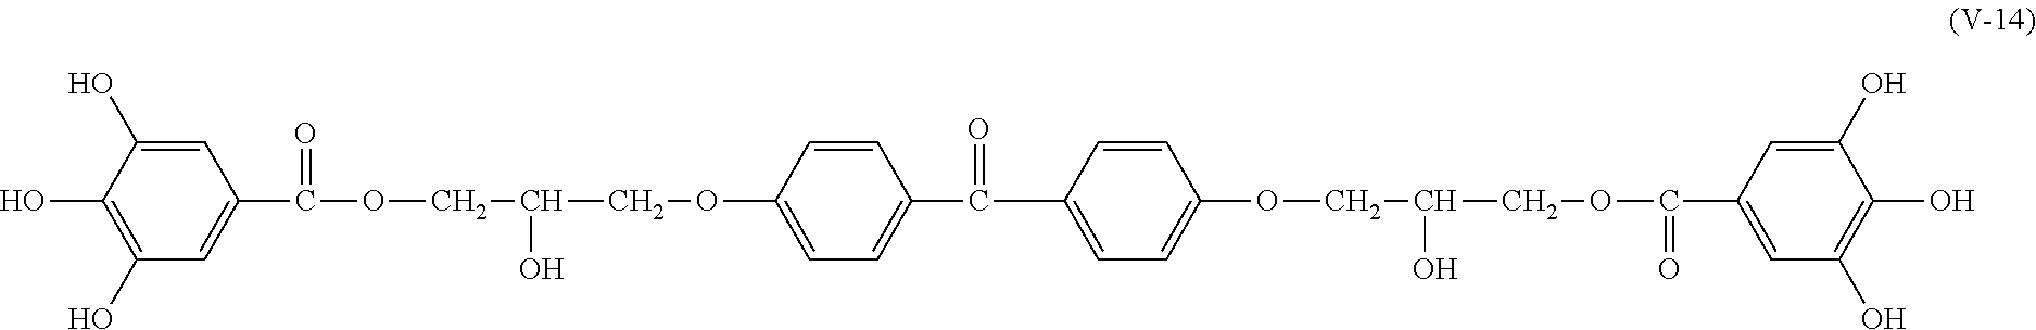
C1(O)=C(O)C=C(C(=O)OCC(COC2=CC=C(C(C3=CC=C(OCC(COC(=O)C4=CC(O)=C(O)C(O)=C4)O)C=C3)=O)C=C2)O)C=C1O
